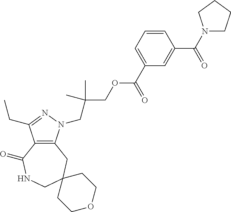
C12=C(CC3(CNC1=O)CCOCC3)N(CC(COC(C1=CC=CC(C(=O)N3CCCC3)=C1)=O)(C)C)N=C2CC
